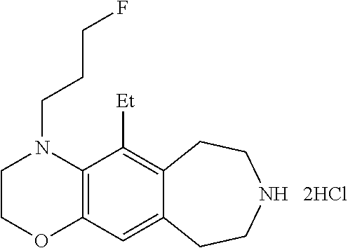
C1COC2=C(N1CCCF)C([Et])=C1C(=C2)CCNCC1
